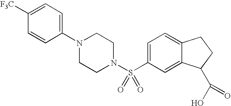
C1(N2CCN(S(C3=CC=C4C(=C3)C(C(O)=O)CC4)(=O)=O)CC2)=CC=C([F3C])C=C1
